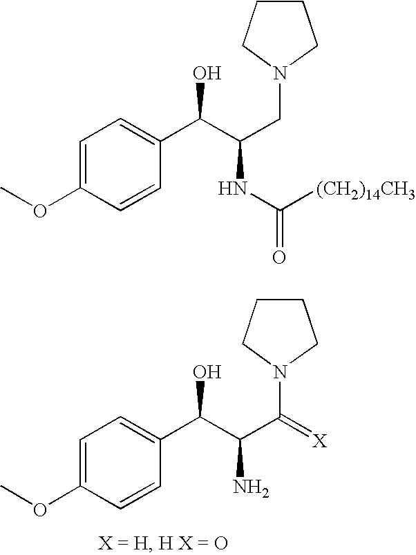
C1(OC)=CC=C(C(C(C(N2CCCC2)=[X])N)O)C=C1.C1(OC)=CC=C(C(C(CN2CCCC2)NC([(CH2)14CH3])=O)O)C=C1
